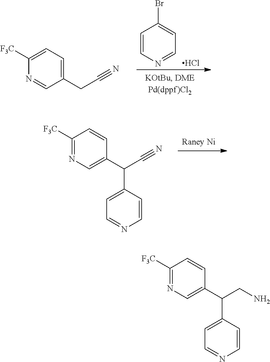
C1=CN=CC=C1Br.Cl.C1(CC#N)=CC=C([F3C])N=C1.C1(C(C#N)C2=CC=NC=C2)=CN=C([F3C])C=C1.C1(C(CN)C2=CC=NC=C2)=CN=C([F3C])C=C1
